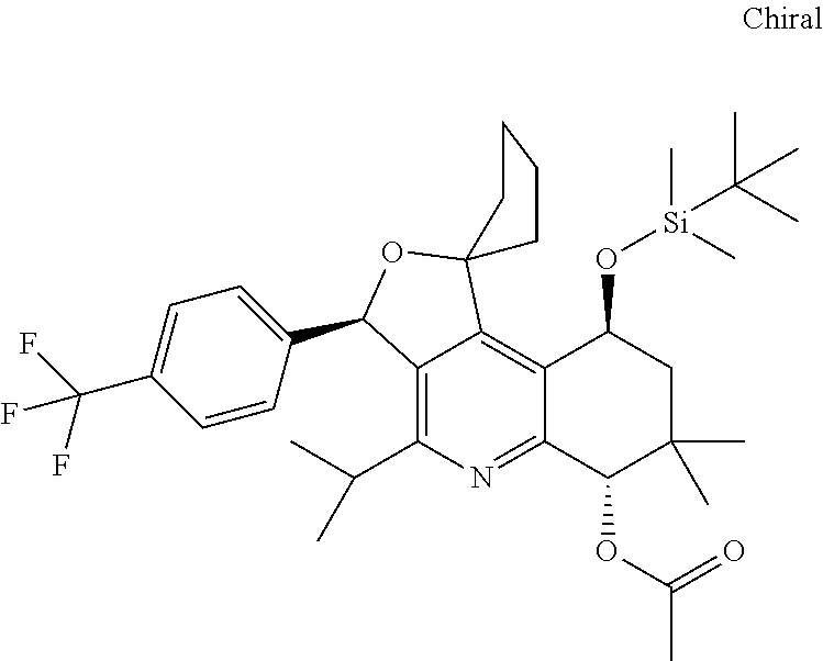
C12=C(C(C)C)N=C3C(=C1C1(OC2C2=CC=C(C(F)(F)F)C=C2)CCCC1)C(O[Si](C(C)(C)C)(C)C)CC(C)(C)C3OC(=O)C
